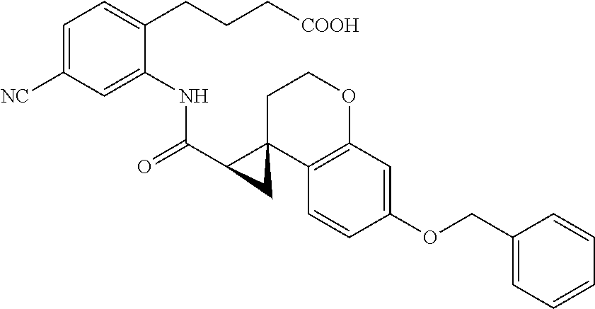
C1=C([NC])C=C(NC(C2C3(C4=C(OCC3)C=C(OCC3=CC=CC=C3)C=C4)C2)=O)C(CCC[COOH])=C1
